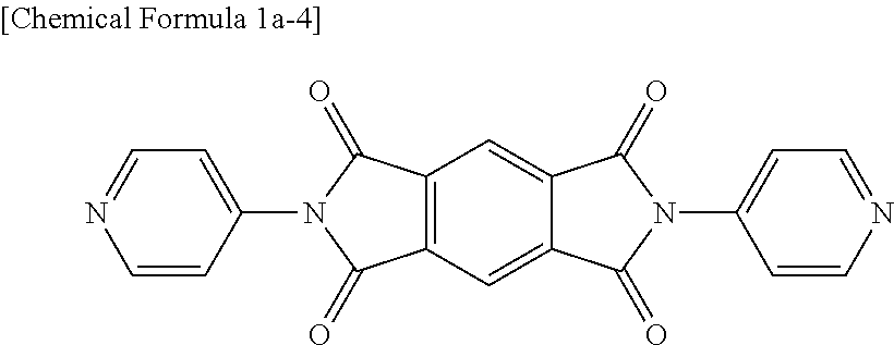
C12=C(C=C3C(=C1)C(=O)N(C1=CC=NC=C1)C3=O)C(=O)N(C1=CC=NC=C1)C2=O
